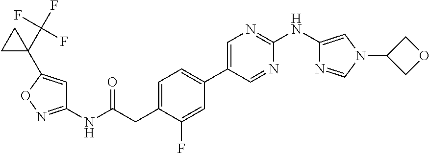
C1(NC(=O)CC2=CC=C(C3=CN=C(NC4=CN(C5COC5)C=N4)N=C3)C=C2F)=NOC(C2(C(F)(F)F)CC2)=C1
